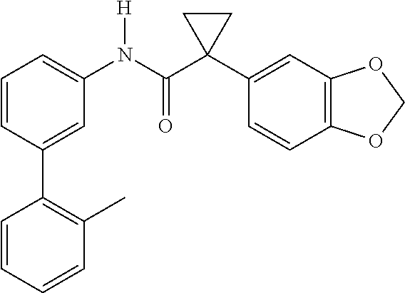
C1=C(C2=C(C)C=CC=C2)C=CC=C1N(C(C1(C2=CC3=C(C=C2)OCO3)CC1)=O)[H]
